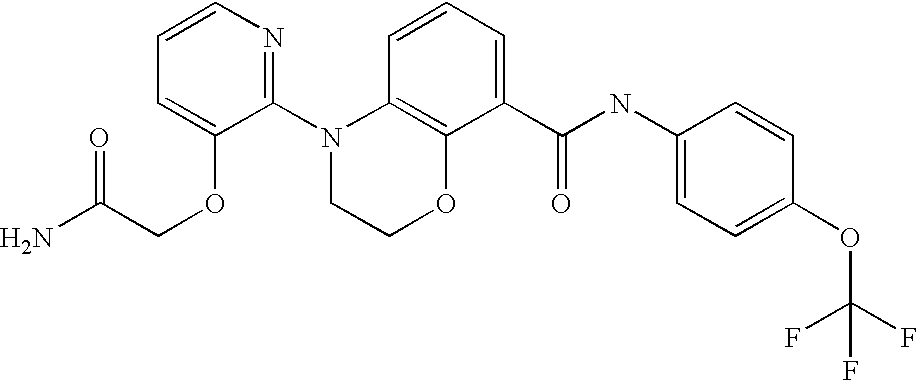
C1(N2CCOC3=C2C=CC=C3C(NC2=CC=C(OC(F)(F)F)C=C2)=O)=NC=CC=C1OCC(N)=O
